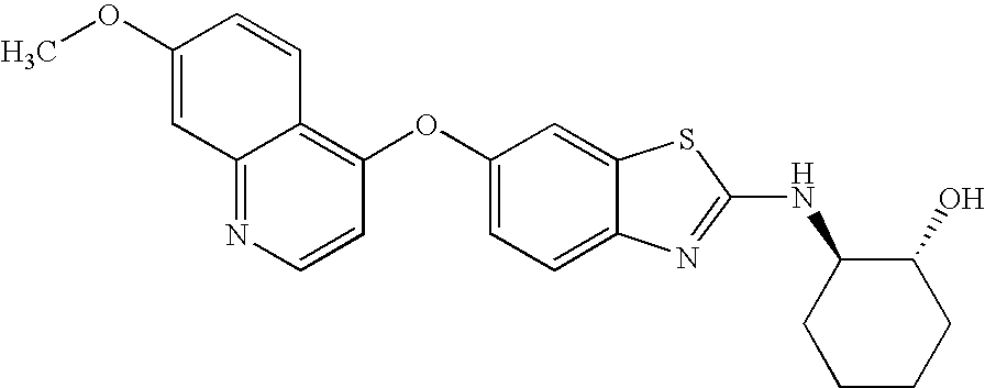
N1=C2C(=C(OC3=CC=C4C(=C3)SC(NC3CCCCC3O)=N4)C=C1)C=CC(OC)=C2
